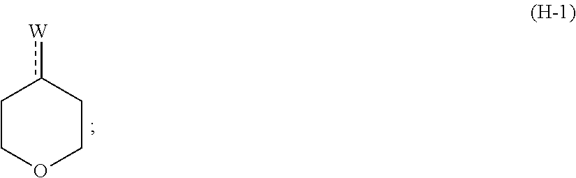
C1COCCc1[W]
